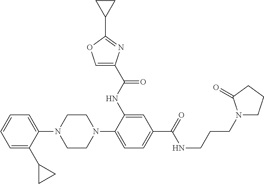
C1=CC=C(C2CC2)C(N2CCN(C3=CC=C(C(=O)NCCCN4CCCC4=O)C=C3NC(C3=COC(C4CC4)=N3)=O)CC2)=C1
